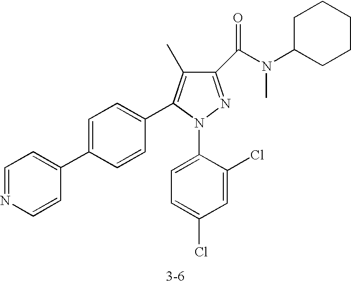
C1(C(N(C2CCCCC2)C)=O)=NN(C2=CC=C(Cl)C=C2Cl)C(C2=CC=C(C3=CC=NC=C3)C=C2)=C1C
